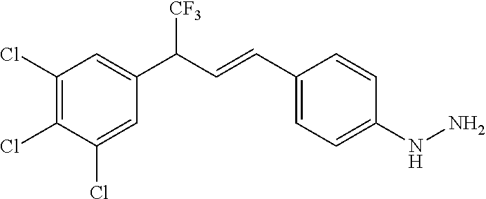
C1(C=CC(C2=CC(Cl)=C(Cl)C(Cl)=C2)[CF3])=CC=C(NN)C=C1
